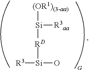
[R3][Si](O)[RD][Si]([(OR1)(3-aa)])[R3aa]
